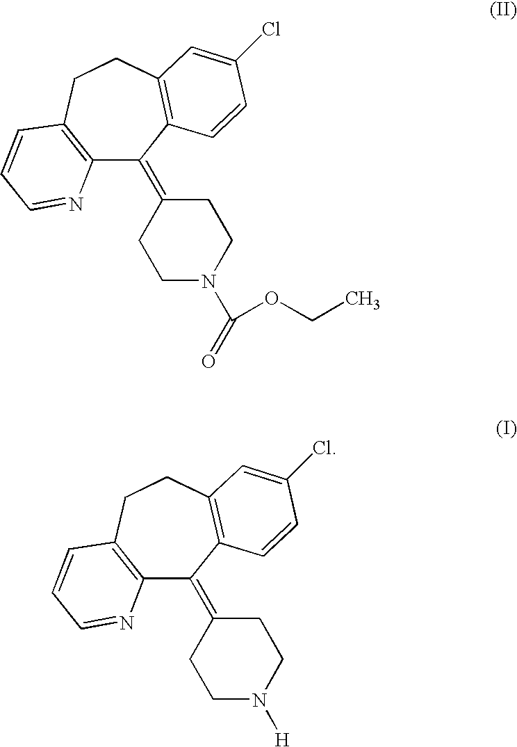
C12=C(CCC3=C(C1=C1CCN(C(OCC)=O)CC1)C=CC(Cl)=C3)C=CC=N2.C12=C(CCC3=C(C1=C1CCN([H])CC1)C=CC(Cl)=C3)C=CC=N2
